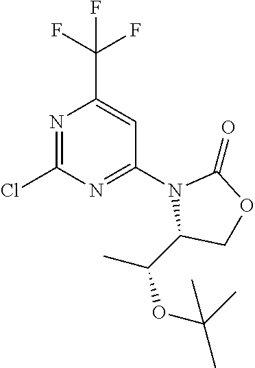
C(C)(OC(C)(C)C)C1N(C2=NC(Cl)=NC(C(F)(F)F)=C2)C(=O)OC1
